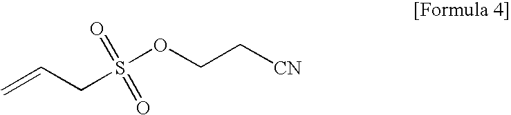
C(S(OCC[CN])(=O)=O)C=C
